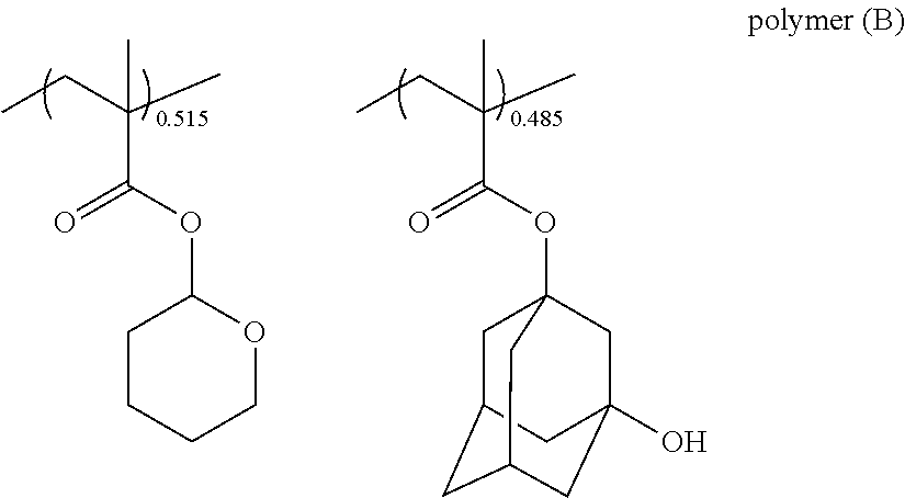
O(C(C(C)(CC)C)=O)C12CC3CC(CC(O)(C1)C3)C2.C(C(C)(CC)C)(=O)OC1CCCCO1
